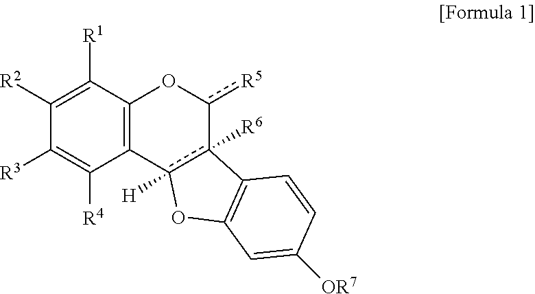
C1([R2])=C([R1])C2=C(C([R4])=C1[R3])c1([H])c([R6])(-c([R5])O2)C2=C(O1)C=C([OR7])C=C2
